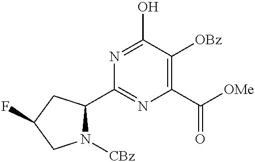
N1([CBz])C(C2=NC(C(=O)[OMe])=C([OBz])C(O)=N2)CC(F)C1
